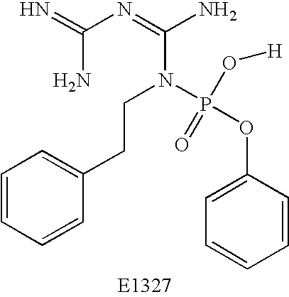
N=C(N=C(N)N(CCC1=CC=CC=C1)P(OC1=CC=CC=C1)(O[H])=O)N
